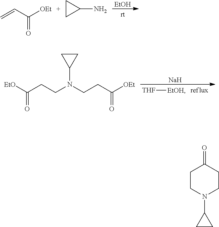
O=C(C=C)[OEt].C1(N)CC1.[EtOH].[THF][EtOH].C(CCN(CCC([OEt])=O)C1CC1)([EtO])=O.[Na].C1CN(C2CC2)CCC1=O
